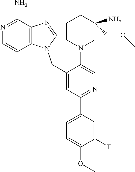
C1=NC2=C(N1CC1=CC(C3=CC=C(OC)C(F)=C3)=NC=C1N1CC(N)(COC)CCC1)C=CN=C2N
